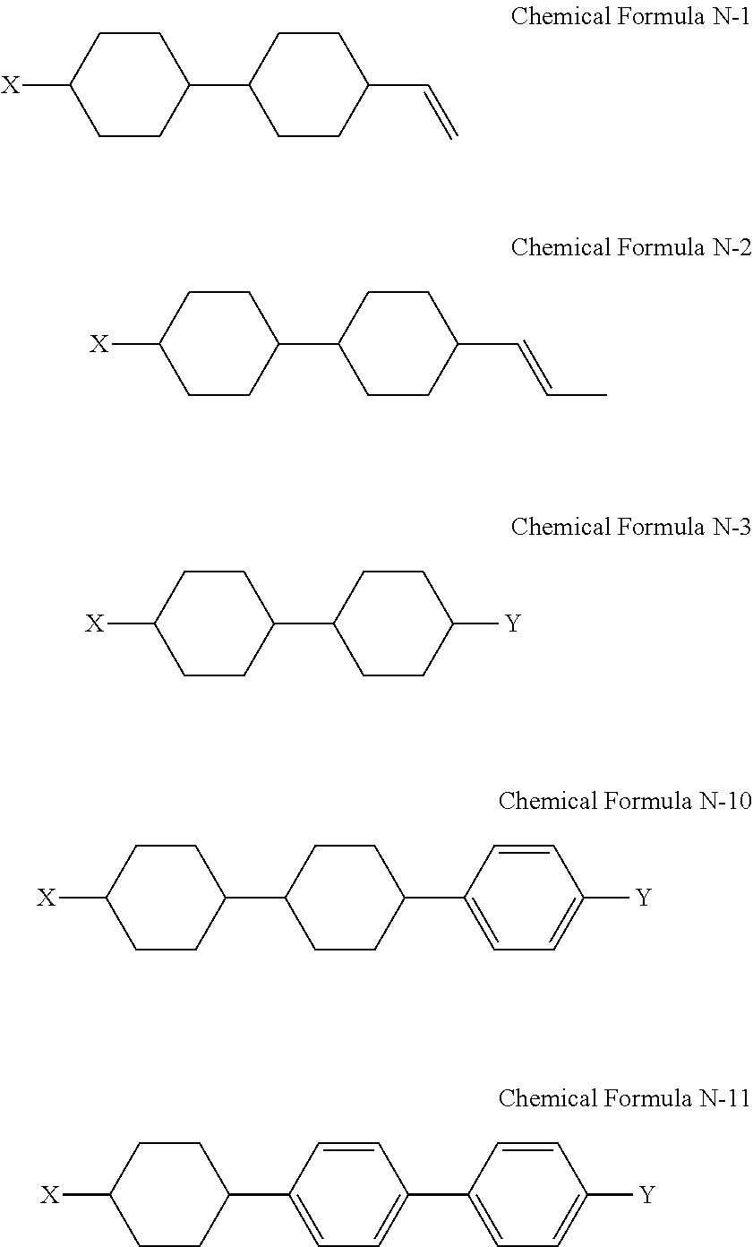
C1CC([X])CCC1C1CCC(C=C)CC1.C1CC([X])CCC1C1CCC(C=CC)CC1.C1CC([X])CCC1C1CCC(C2=CC=C([Y])C=C2)CC1.C1CC([X])CCC1C1=CC=C(C2=CC=C([Y])C=C2)C=C1.C1CC([X])CCC1C1CCC([Y])CC1
